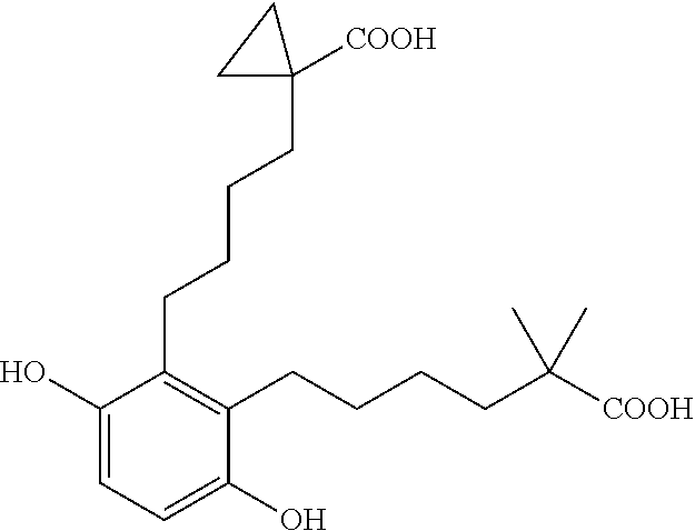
C1=C(O)C(CCCCC2([COOH])CC2)=C(CCCCC(C)(C)[COOH])C(O)=C1
